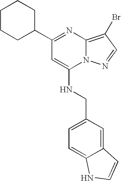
C1(C2CCCCC2)=NC2=C(Br)C=NN2C(NCC2=CC=C3C(=C2)C=CN3)=C1
